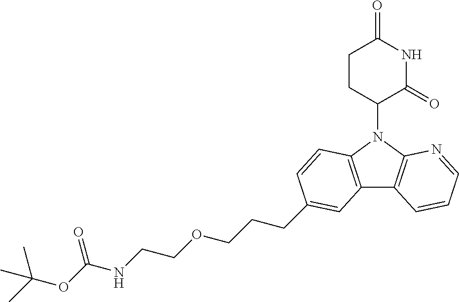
N1(C2CCC(=O)NC2=O)C2=C(C3=C1C=CC(CCCOCCNC(OC(C)(C)C)=O)=C3)C=CC=N2
